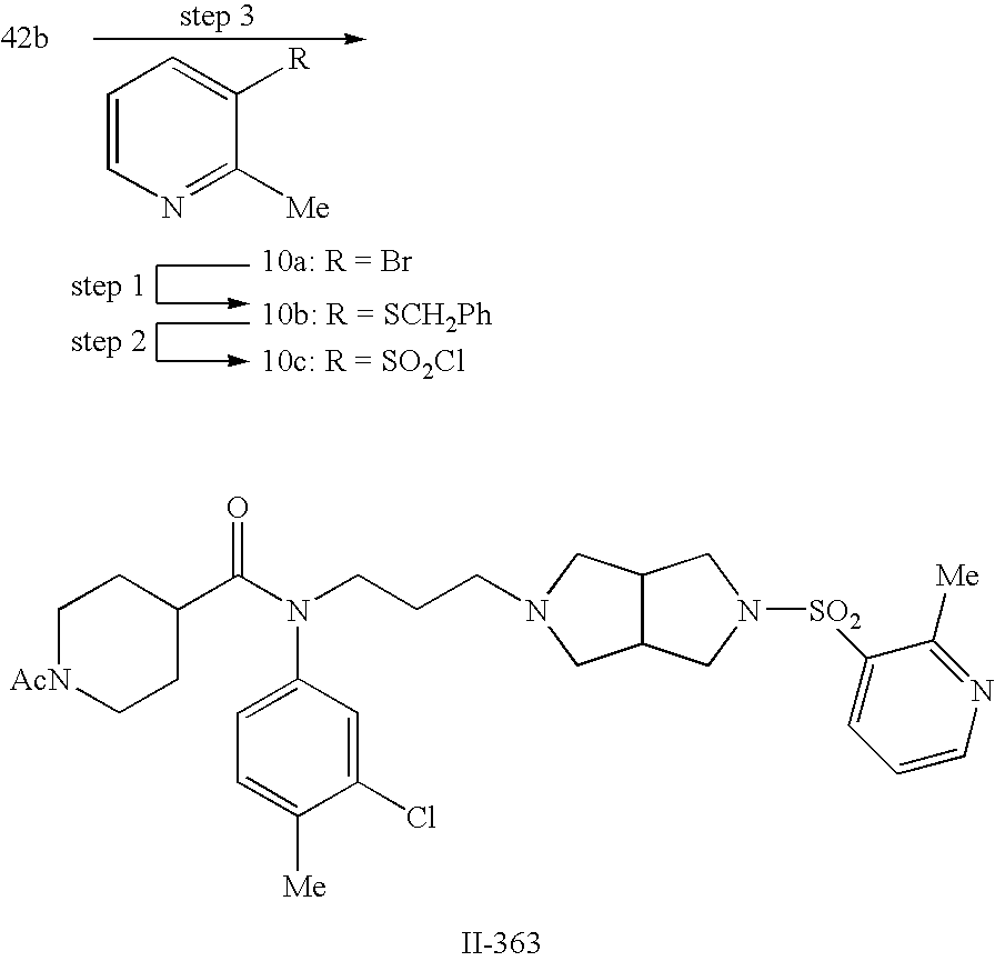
C1[AcN]CCC(C(N(CCCN2CC3C(C2)CN([SO2]C2=CC=CN=C2[Me])C3)C2=CC=C([Me])C(Cl)=C2)=O)C1.C1=CN=C([Me])C([R])=C1
